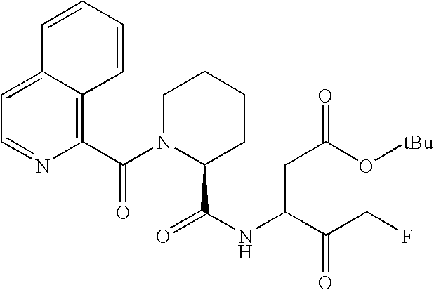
C1=CC=CC2=C(C(N3C(C(NC(C(CF)=O)CC(O[tBu])=O)=O)CCCC3)=O)N=CC=C12
